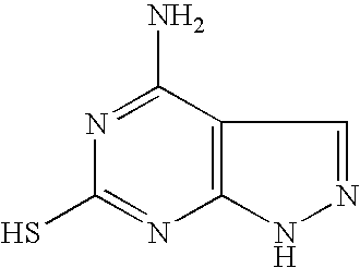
C12=C(NN=C1)N=C(S)N=C2N
